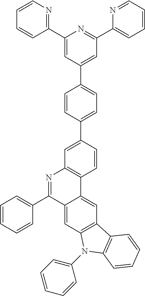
C1=CC=CC(C2=NC3=C(C4=CC5=C(C=C24)N(C2=CC=CC=C2)C2=C5C=CC=C2)C=CC(C2=CC=C(C4=CC(C5=CC=CC=N5)=NC(C5=NC=CC=C5)=C4)C=C2)=C3)=C1
